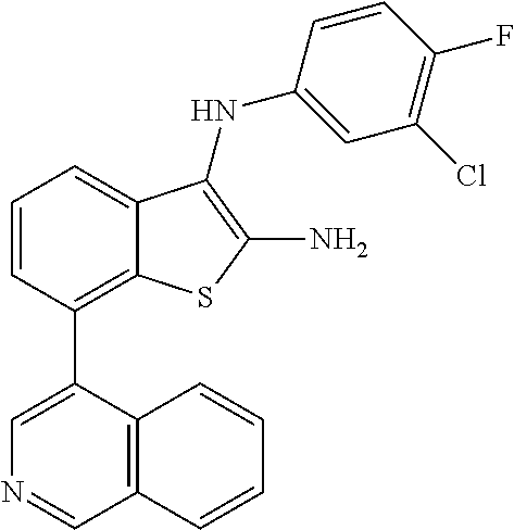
C1=CC=C2C(=C1C1=CN=CC3=C1C=CC=C3)SC(N)=C2NC1=CC(Cl)=C(F)C=C1
